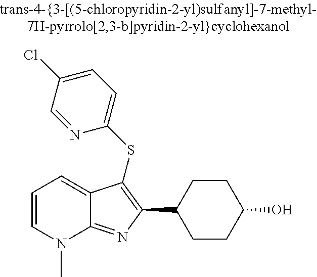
C1(C2=C(SC3=CC=C(Cl)C=N3)C3=CC=CN(C)C3=N2)CCC(O)CC1
